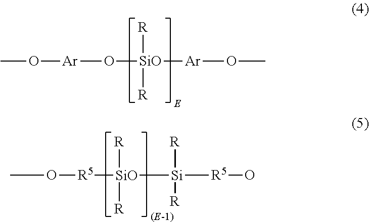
O([SiO]([Ar]OC)([R])[R])[Ar]OC.[R5]([SiO]([Si]([R5]O)([R])[R])([R])[R])OC
